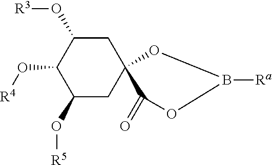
C1(O[R5])CC2(CC(O[R3])C1O[R4])OB([Ra])OC2=O
